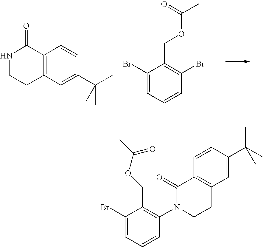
C12=C(C=C(C(C)(C)C)C=C1)CCNC2=O.C1(Br)=CC=CC(Br)=C1COC(C)=O.C1(Br)=CC=CC(N2CCC3=C(C2=O)C=CC(C(C)(C)C)=C3)=C1COC(C)=O
